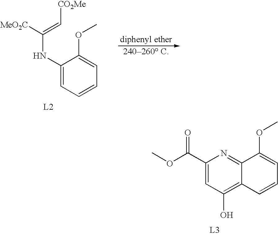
C1(NC([MeO2C])=C[CO2Me])=CC=CC=C1OC.C1(C(OC)=O)=CC(O)=C2C(=N1)C(OC)=CC=C2
